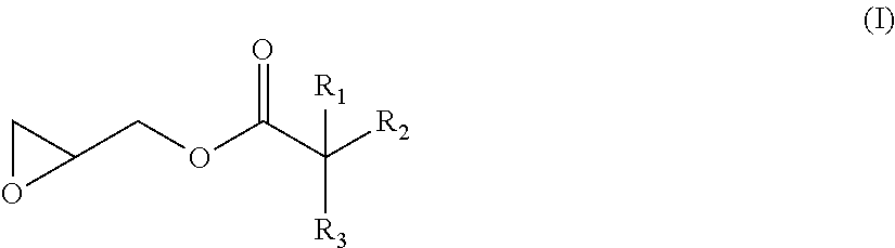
C1OC1COC(C([R2])([R3])[R1])=O
